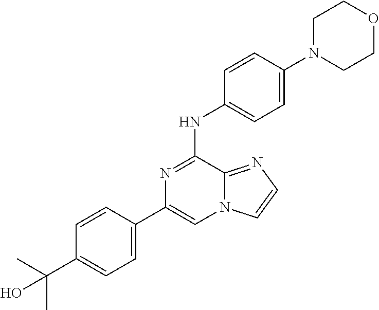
C1(C2=CC=C(C(C)(C)O)C=C2)=CN2C(=NC=C2)C(NC2=CC=C(N3CCOCC3)C=C2)=N1
